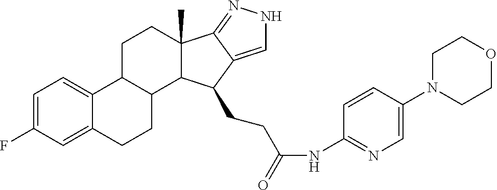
C1=C(F)C=C2C(=C1)C1C(CC2)C2C(C)(CC1)C1=NNC=C1C2CCC(NC1=NC=C(N2CCOCC2)C=C1)=O
